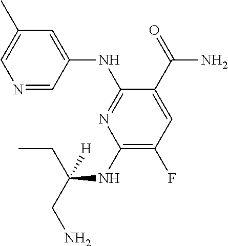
C1(NC(CC)(CN)[H])=C(F)C=C(C(=O)N)C(NC2=CC(C)=CN=C2)=N1
